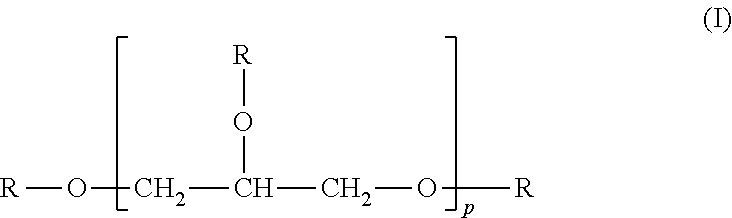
[R]OCC(CO[R])O[R]
